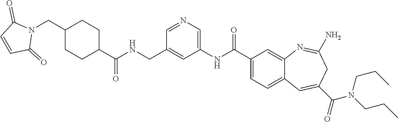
C(N1C(=O)C=CC1=O)C1CCC(C(NCC2=CC(NC(C3=CC=C4C(=C3)N=C(N)CC(C(=O)N(CCC)CCC)=C4)=O)=CN=C2)=O)CC1
